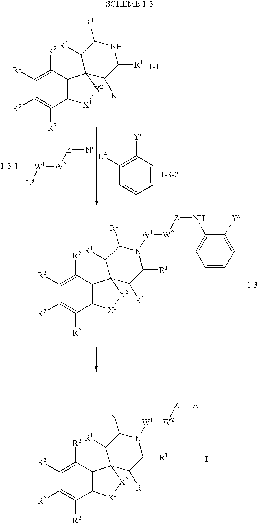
C1([R2])=C([R2])C2=C(C([R2])=C1[R2])[X1][X2]C21C([R1])C([R1])NC([R1])C1[R1].[L3][W1][W2][Z][Nx].C1([L4])=C([Yx])C=CC=C1.[1-3].C1([R2])=C([R2])C2=C(C([R2])=C1[R2])[X1][X2]C21C([R1])C([R1])N([W1][W2][Z]NC2=CC=CC=C2[Yx])C([R1])C1[R1].I.C1([R2])=C([R2])C2=C(C([R2])=C1[R2])[X1][X2]C21C([R1])C([R1])N([W1][W2][Z][A])C([R1])C1[R1]
